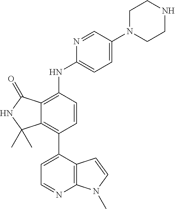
C12=C(C3=CC=NC4=C3C=CN4C)C=CC(NC3=CC=C(N4CCNCC4)C=N3)=C1C(=O)NC2(C)C
